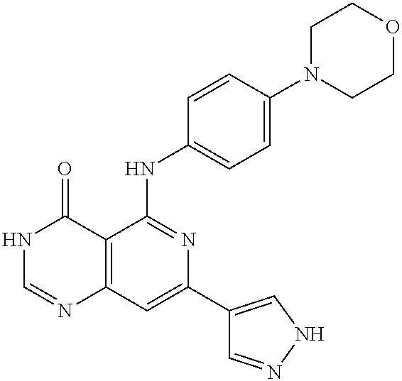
C12=C(C=C(C3=CNN=C3)N=C1NC1=CC=C(N3CCOCC3)C=C1)N=CNC2=O
